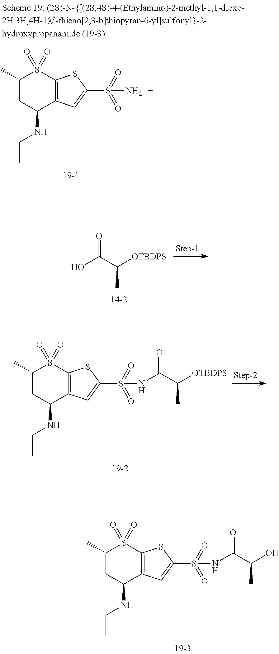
C1(C)CC(NCC)C2=C(S1(=O)=O)SC(S(=O)(=O)N)=C2.OC(=O)C(C)[OTBDPS].C1(C)CC(NCC)C2=C(S1(=O)=O)SC(S(=O)(=O)NC(=O)C(C)[OTBDPS])=C2.C1(C)CC(NCC)C2=C(S1(=O)=O)SC(S(=O)(=O)NC(=O)C(C)O)=C2
